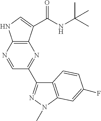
N1=CC(C2=NN(C)C3=C2C=CC(F)=C3)=NC2=C1NC=C2C(NC(C)(C)C)=O
